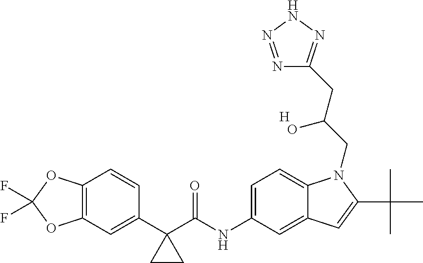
[H].C12=C(C=C(C3(C(NC4=CC=C5C(=C4)C=C(C(C)(C)C)N5CC(CC4=NNN=N4)O)=O)CC3)C=C1)OC(F)(F)O2
